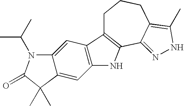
C1C2=C(C3=NNC(C)=C3CC1)NC1=C2C=C2C(=C1)C(C)(C)C(=O)N2C(C)C
